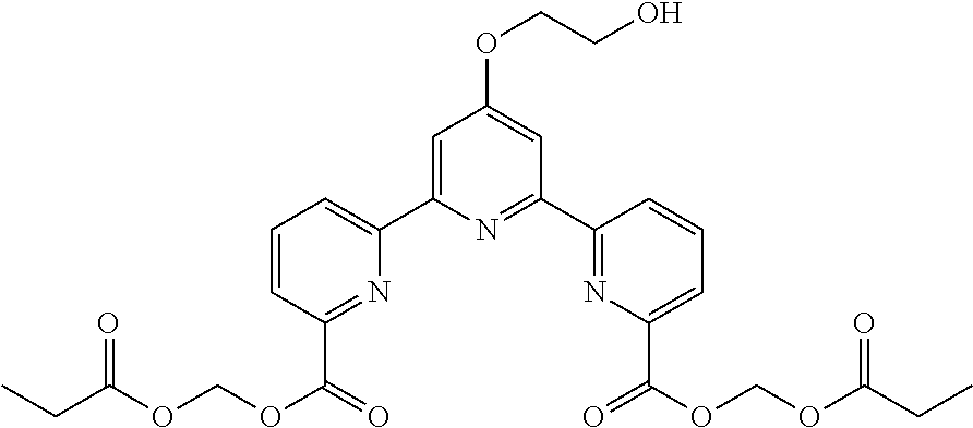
C1(C2=NC(C(OCOC(CC)=O)=O)=CC=C2)=NC(C2=CC=CC(C(OCOC(CC)=O)=O)=N2)=CC(OCCO)=C1
